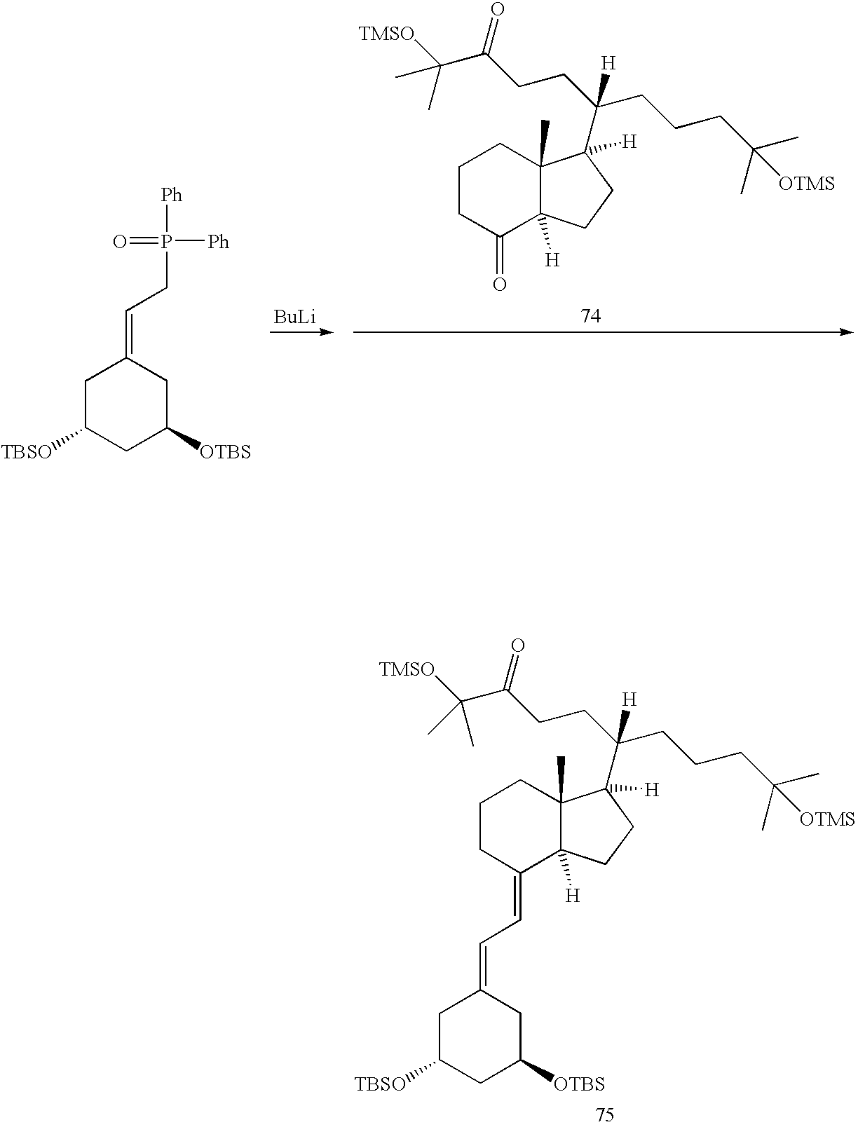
[BuLi].C1C([TBSO])CC([OTBS])CC1=CCP([Ph])([Ph])=O.C1CC(=O)C2([H])C(C)(C1)C(C(CCCC(C)([OTMS])C)(CCC(C([TMSO])(C)C)=O)[H])([H])CC2.C1C([TBSO])CC([OTBS])CC1=CC=C1C2([H])C(C)(CCC1)C([H])(C(CCC(C([TMSO])(C)C)=O)(CCCC(C)([OTMS])C)[H])CC2
